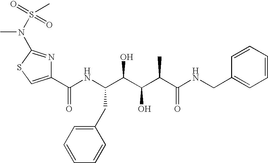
C1(C(NC(C(C(C(C(NCC2=CC=CC=C2)=O)C)O)O)CC2=CC=CC=C2)=O)=CSC(N(C)S(=O)(=O)C)=N1
